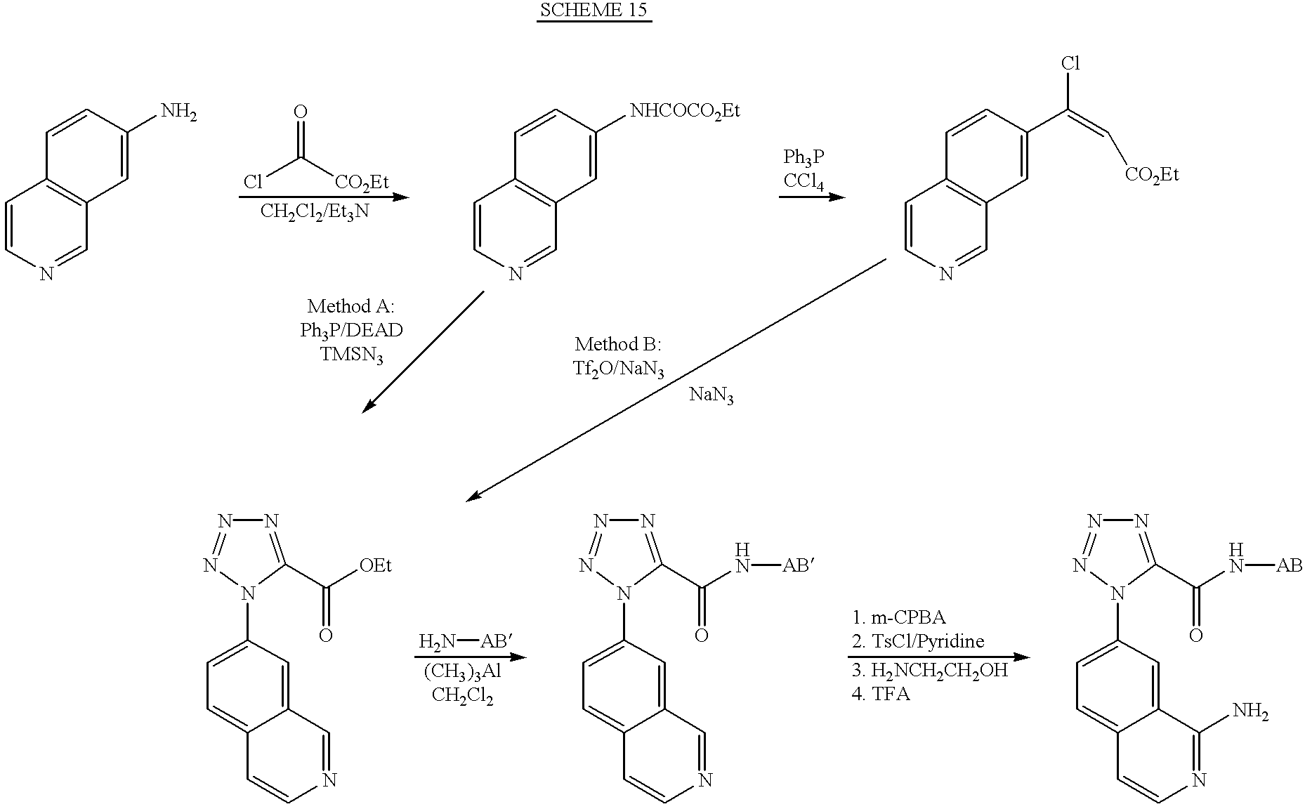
C12=C(C=CN=C1)C=CC(N)=C2.ClC([CO2Et])=O.C12=C(C=CN=C1)C=CC([NHCOCO2Et])=C2.C12=C(C=CN=C1)C=CC(C(=C[CO2Et])Cl)=C2.C12=CC=C(N3N=NN=C3C([OEt])=O)C=C1C=NC=C2.C12=CC=C(N3N=NN=C3C(N[AB])=O)C=C1C=NC=C2.N[AB].C12=CC=C(N3N=NN=C3C(N[AB])=O)C=C1C(N)=NC=C2
